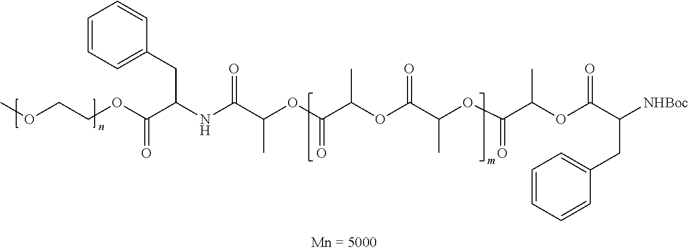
COCCOC(C(NC(C(OC(C(OC(C(OC(C(OC(C([NHBoc])CC1=CC=CC=C1)=O)C)=O)C)=O)C)=O)C)=O)CC1=CC=CC=C1)=O
